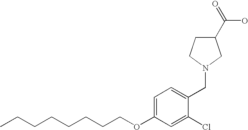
C1=C(OCCCCCCCC)C=C(Cl)C(CN2CC(C(=O)O)CC2)=C1
